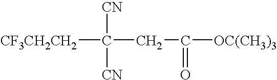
[CF3CH2CH2]C([CN])([CN])CC(=O)[OC(CH3)3]
